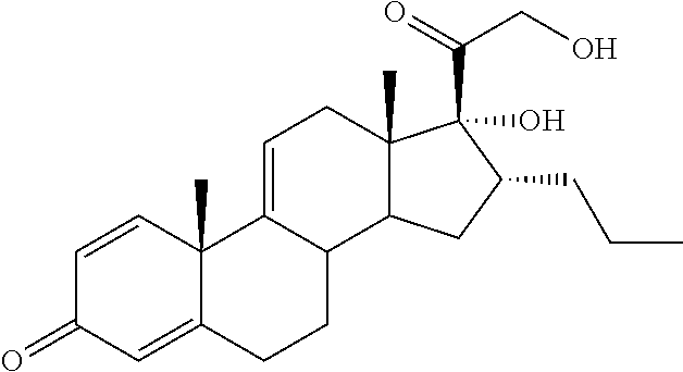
C1=CC2(C)C(=CC1=O)CCC1C2=CCC2(C)C1CC(CCC)C2(C(=O)CO)O
